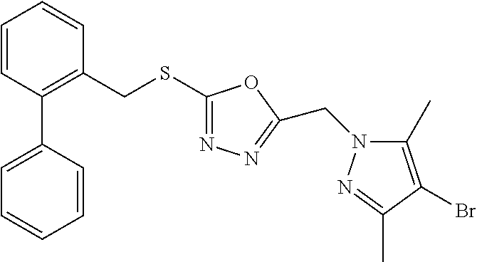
C1=CC(C2=CC=CC=C2)=C(CSC2=NN=C(CN3C(C)=C(Br)C(C)=N3)O2)C=C1
